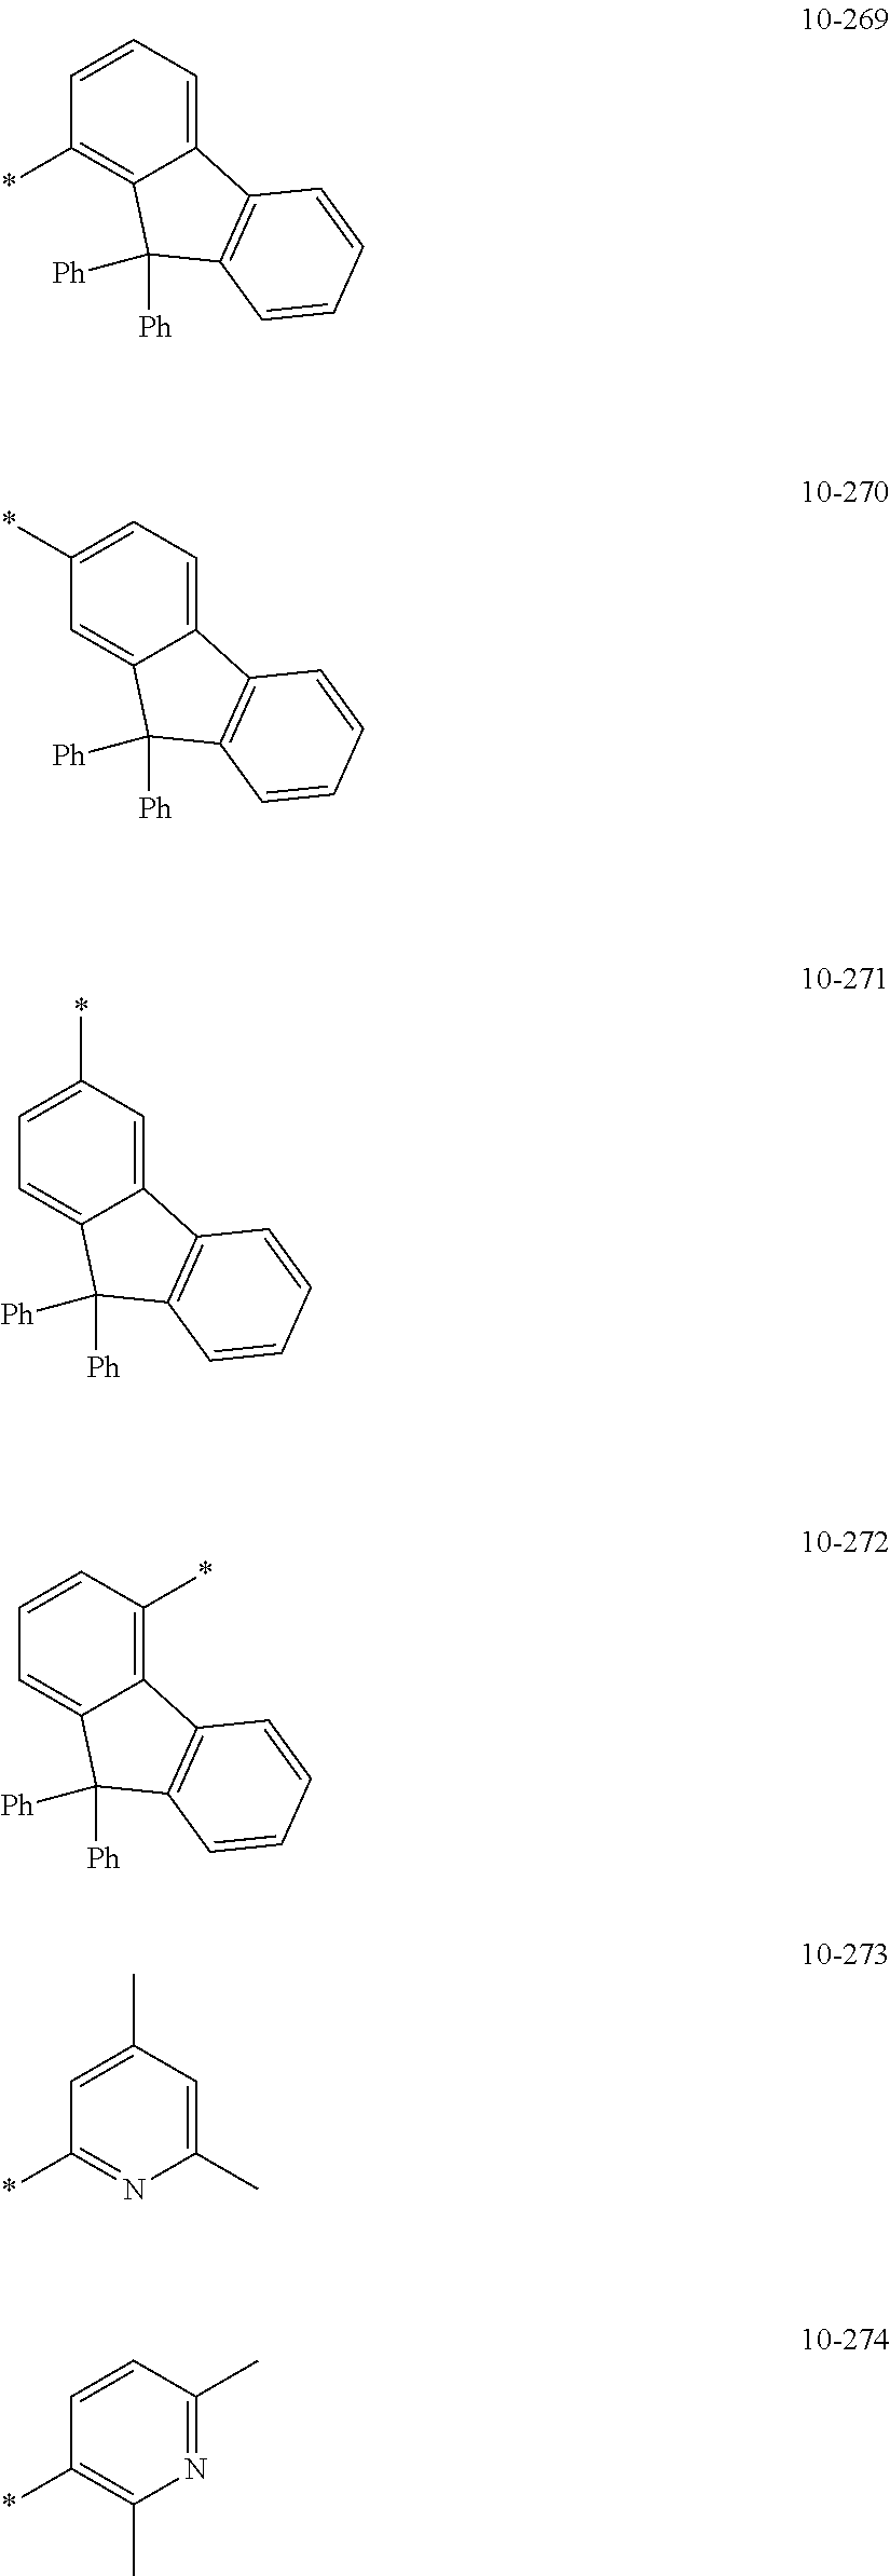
C1(*)=C2C(=CC=C1)C1=C(C2([Ph])[Ph])C=CC=C1.C1=C2C(=CC=C1*)C1=C(C2([Ph])[Ph])C=CC=C1.C1=C2C(=CC(*)=C1)C1=C(C2([Ph])[Ph])C=CC=C1.C1=C2C(=C(*)C=C1)C1=C(C2([Ph])[Ph])C=CC=C1.C1(*)=NC(C)=CC(C)=C1.C1(*)=C(C)N=C(C)C=C1
